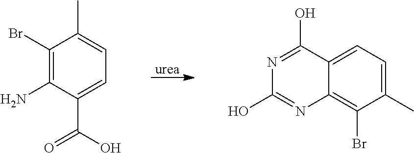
[urea].C1(Br)=C(N)C(C(O)=O)=CC=C1C.N1=C(O)C2=CC=C(C)C(Br)=C2N=C1O
